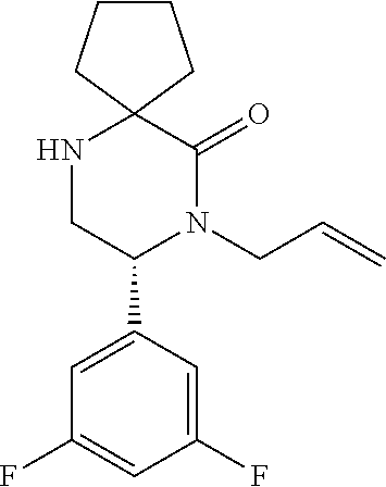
C1CCC2(C1)NCC(C1=CC(F)=CC(F)=C1)N(CC=C)C2=O
